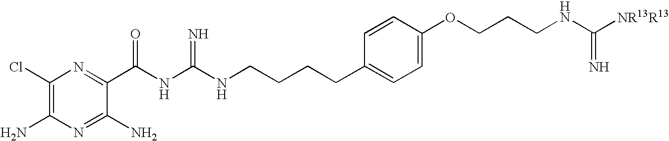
C1(Cl)=C(N)N=C(N)C(C(NC(NCCCCC2=CC=C(OCCCNC([NR13R13])=N)C=C2)=N)=O)=N1
